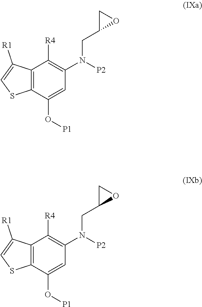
C12=C(C(O[P1])=CC(N([P2])CC3OC3)=C1[R4])SC=C2[R1].C12=C(C(O[P1])=CC(N([P2])CC3OC3)=C1[R4])SC=C2[R1]
